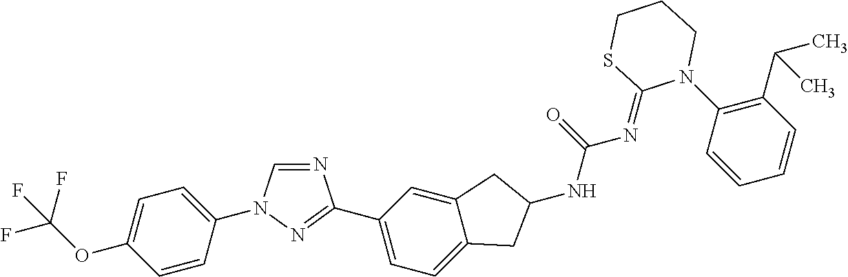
C1=CC(N2C=NC(C3=CC=C4C(=C3)CC(NC(=O)N=C3N(C5=C(C(C)C)C=CC=C5)CCCS3)C4)=N2)=CC=C1OC(F)(F)F
